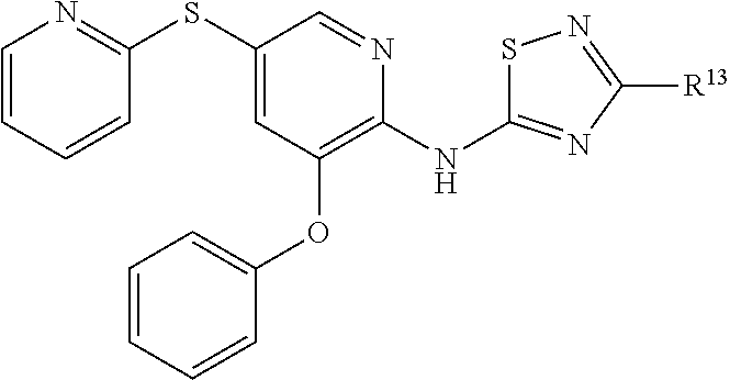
S(C1=CC(OC2=CC=CC=C2)=C(NC2=NC([R13])=NS2)N=C1)C1=NC=CC=C1
